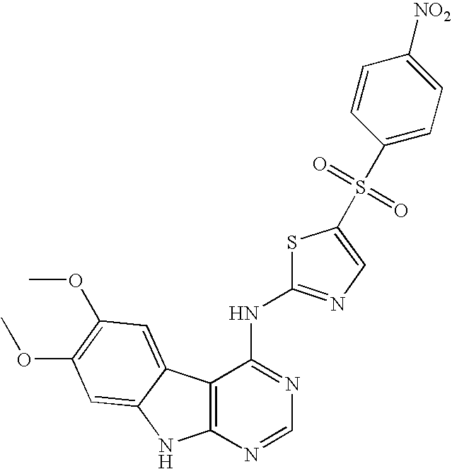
C12=C(N=CN=C1NC1=NC=C(S(C3=CC=C([NO2])C=C3)(=O)=O)S1)NC1=CC(OC)=C(OC)C=C21
